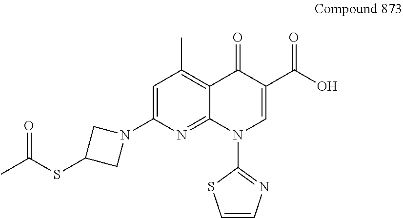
C1=C(N2CC(SC(C)=O)C2)N=C2C(=C1C)C(=O)C(C(O)=O)=CN2C1=NC=CS1
